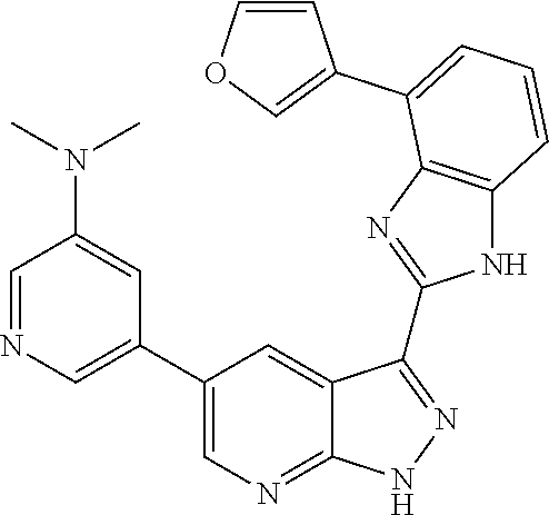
C1=NC=C(C2=CN=C3C(=C2)C(C2=NC4=C(N2)C=CC=C4C2=COC=C2)=NN3)C=C1N(C)C
